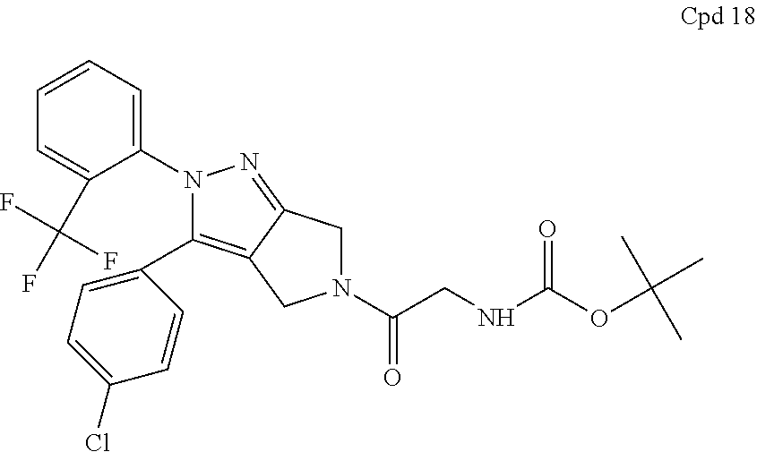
C12=C(C3=CC=C(Cl)C=C3)N(C3=CC=CC=C3C(F)(F)F)N=C1CN(C(CNC(OC(C)(C)C)=O)=O)C2
